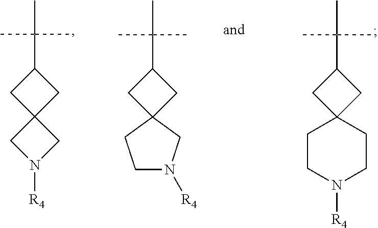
C1C2(CC1C(C)(C)C)CN([R4])C2.C1C2(CC1C(C)(C)C)CCN([R4])C2.C1C2(CC1C(C)(C)C)CCN([R4])CC2
